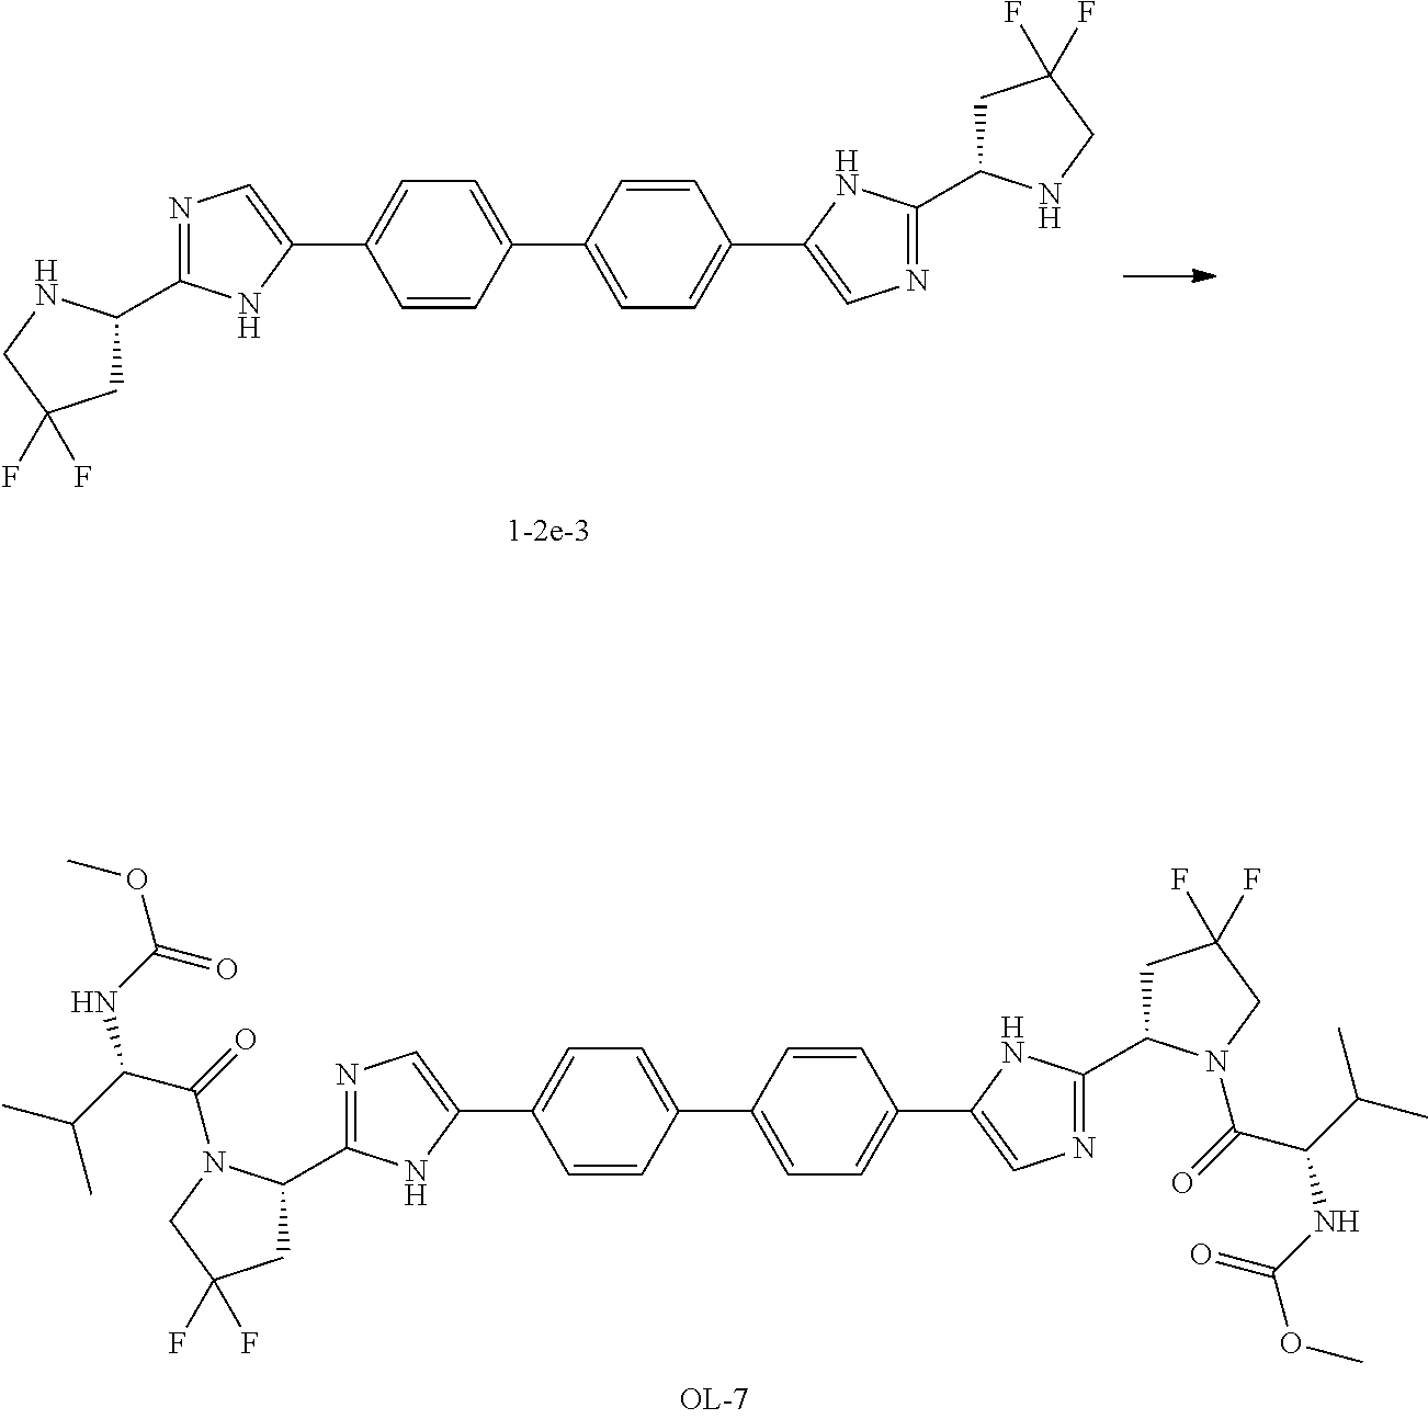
N1=C(C2CC(F)(F)CN2C(=O)C(NC(OC)=O)C(C)C)NC(C2=CC=C(C3=CC=C(C4=CN=C(C5CC(F)(F)CN5C(=O)C(C(C)C)NC(OC)=O)N4)C=C3)C=C2)=C1.C1(C2=CC=C(C3=CN=C(C4CC(F)(F)CN4)N3)C=C2)=CC=C(C2=CN=C(C3CC(F)(F)CN3)N2)C=C1
